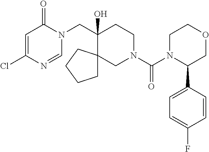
C1(Cl)=CC(=O)N(CC2(O)C3(CN(C(=O)N4C(C5=CC=C(F)C=C5)COCC4)CC2)CCCC3)C=N1
